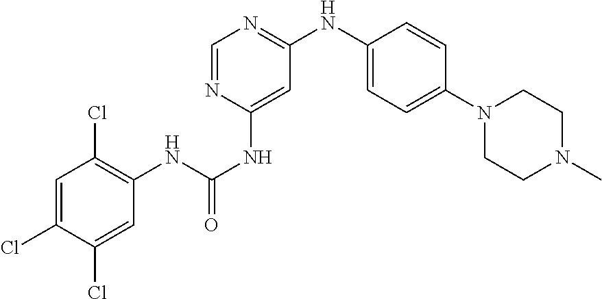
C1=C(Cl)C(Cl)=CC(NC(NC2=CC(NC3=CC=C(N4CCN(C)CC4)C=C3)=NC=N2)=O)=C1Cl
